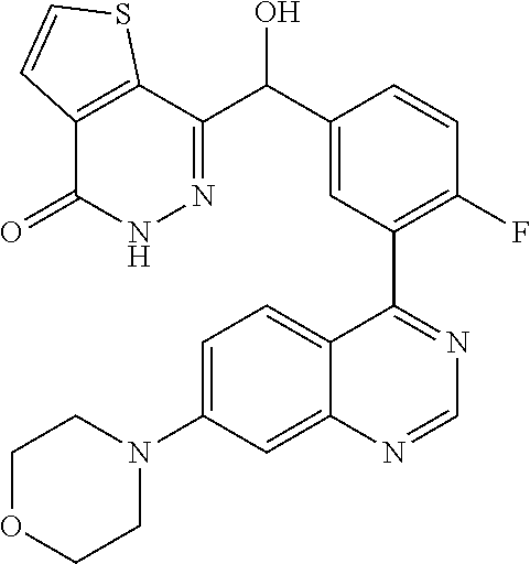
C1=C(N2CCOCC2)C=C2C(=C1)C(C1=C(F)C=CC(C(C3=NNC(=O)C4=C3SC=C4)O)=C1)=NC=N2
